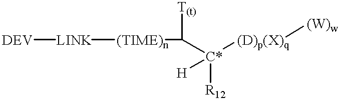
[T(t)]C([C*]([(D)p(X)q][(W)w])([R12])[H])[(TIME)n][LINK][DEV]
